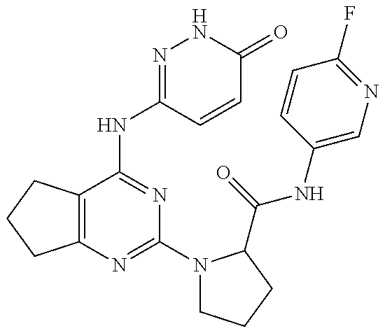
C12=C(C(NC3=NNC(=O)C=C3)=NC(N3CCCC3C(=O)NC3=CN=C(F)C=C3)=N1)CCC2
